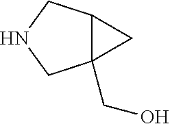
C12(CO)C(CNC1)C2
